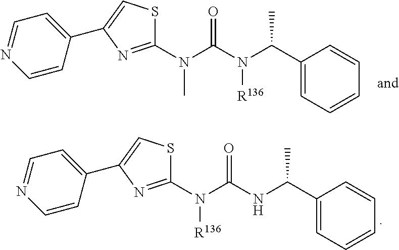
C1(C(N(C(=O)N(C2=NC(C3=CC=NC=C3)=CS2)C)[R136])C)=CC=CC=C1.C1(C(NC(=O)N(C2=NC(C3=CC=NC=C3)=CS2)[R136])C)=CC=CC=C1
